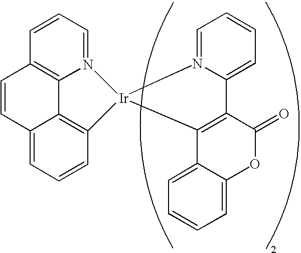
C1=CC=N2C3=C1C=CC1=CC=CC(=C13)[Ir]21N2=CC=CC=C2C2=C1C1=CC=CC=C1OC2=O
